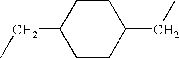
CCC1CCC(CC)CC1
